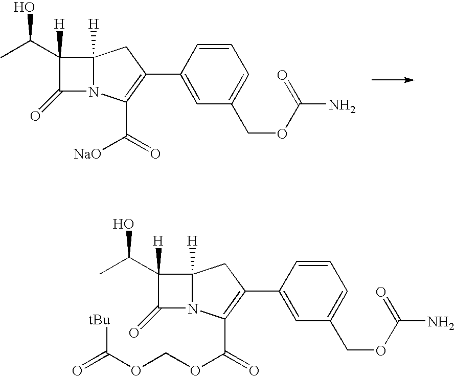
C1(=O)N2C([H])(CC(C3=CC(COC(=O)N)=CC=C3)=C2C([NaO])=O)C1([H])C(O)C.C1(=O)N2C([H])(CC(C3=CC(COC(=O)N)=CC=C3)=C2C(OCOC(=O)[tBu])=O)C1([H])C(O)C
